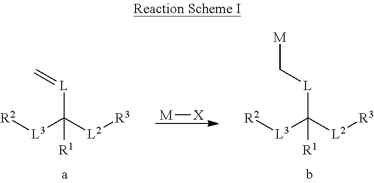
[R2][L3]C([L2][R3])([L]=C)[R1].[R2][L3]C([L2][R3])([L]C[M])[R1].[M][X]
